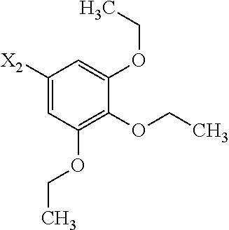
C1([X2])=CC(OCC)=C(OCC)C(OCC)=C1
